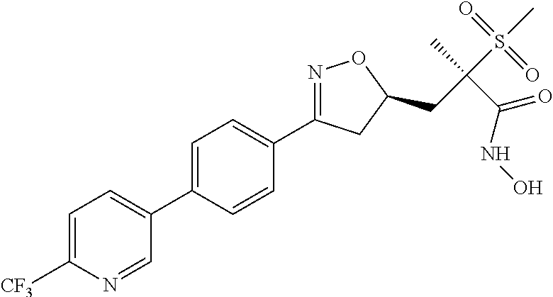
C1=C(C2=CC=C([CF3])N=C2)C=CC(C2=NOC(CC(C(=O)NO)(S(C)(=O)=O)C)C2)=C1
